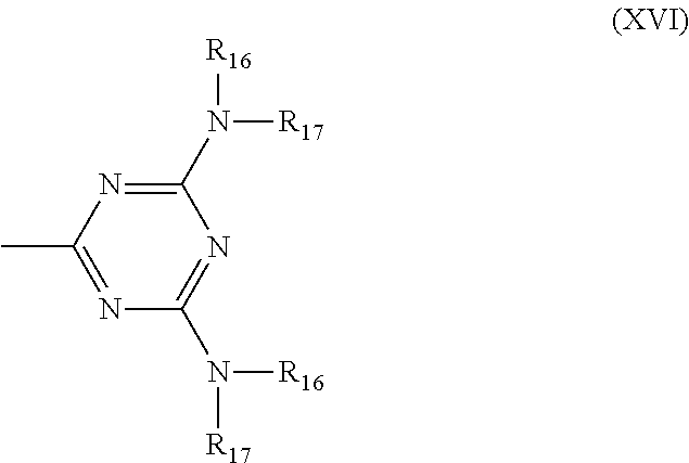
C1(N([R17])[R16])=NC(C)=NC(N([R16])[R17])=N1
